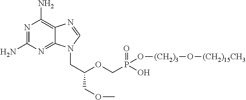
C12=NC(N)=NC(N)=C1N=CN2CC(OCP(O)(O[(CH2)3]O[(CH2)15CH3])=O)COC
